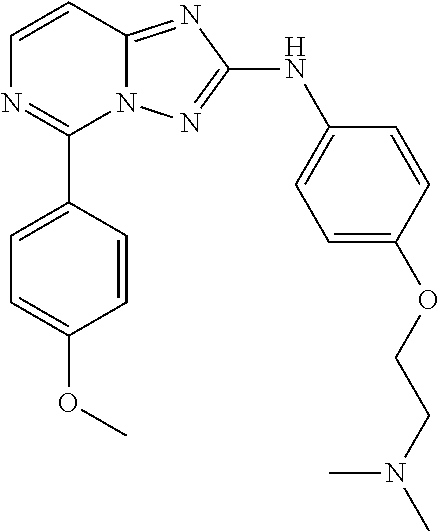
C1=CN=C(C2=CC=C(OC)C=C2)N2C1=NC(NC1=CC=C(OCCN(C)C)C=C1)=N2
